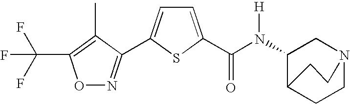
O1N=C(C2=CC=C(C(N(C3C4CCN(C3)CC4)[H])=O)S2)C(C)=C1C(F)(F)F
